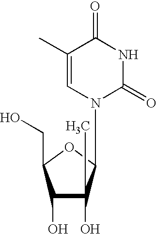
N1C(=O)N(C2OC(CO)C(O)C2(O)C)C=C(C)C1=O
